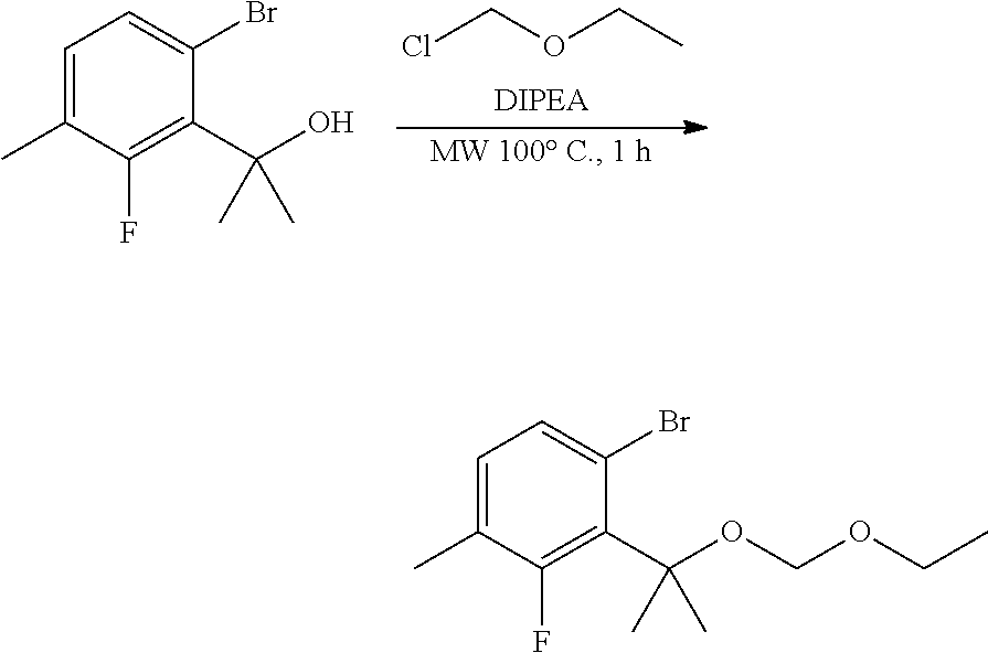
ClCOCC.C1=C(C)C(F)=C(C(O)(C)C)C(Br)=C1.C1=C(C)C(F)=C(C(OCOCC)(C)C)C(Br)=C1
